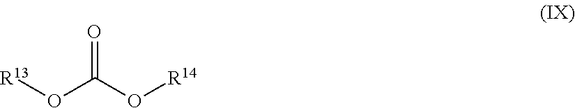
O=C(O[R14])O[R13]
